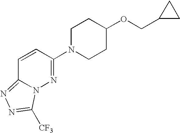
C1=CC(N2CCC(OCC3CC3)CC2)=NN2C1=NN=C2[CF3]
